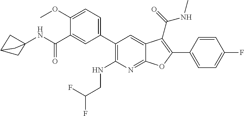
C1=C(C2=C(C(=O)NC)C3=CC(C4=CC=C(OC)C(C(NC56CC(C5)C6)=O)=C4)=C(NCC(F)F)N=C3O2)C=CC(F)=C1
